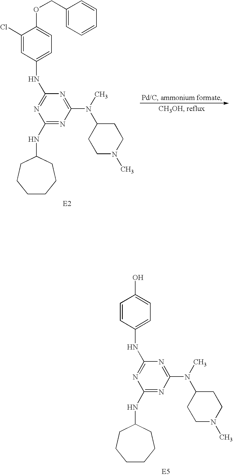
C1=CC(NC2=NC(NC3CCCCCC3)=NC(N(C3CCN(C)CC3)C)=N2)=CC=C1O.C1(Cl)=CC(NC2=NC(NC3CCCCCC3)=NC(N(C3CCN(C)CC3)C)=N2)=CC=C1OCC1=CC=CC=C1
